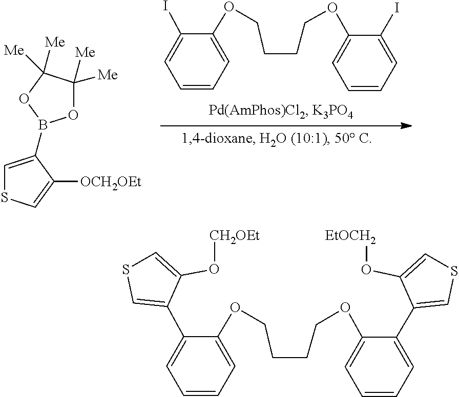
C1(I)=CC=CC=C1OCCCCOC1=CC=CC=C1I.C1=C(B2OC([Me])([Me])C([Me])([Me])O2)C([OCH2OEt])=CS1.C1(C2=CSC=C2O[CH2OEt])=CC=CC=C1OCCCCOC1=CC=CC=C1C1=CSC=C1O[EtOCH2]
